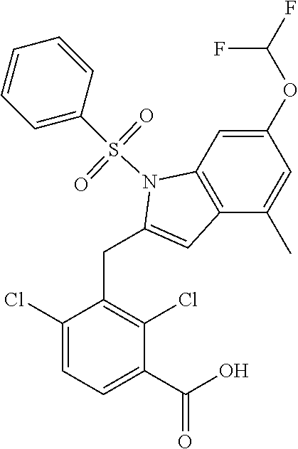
C1(Cl)=CC=C(C(O)=O)C(Cl)=C1CC1=CC2=C(N1S(C1=CC=CC=C1)(=O)=O)C=C(OC(F)F)C=C2C
